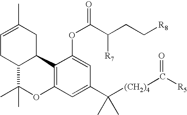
C1=C(C)CC2C(C1)C(C)(C)OC1=C2C(OC(C(CC[R8])[R7])=O)=CC(C([(CH2)4]C([R5])=O)(C)C)=C1
